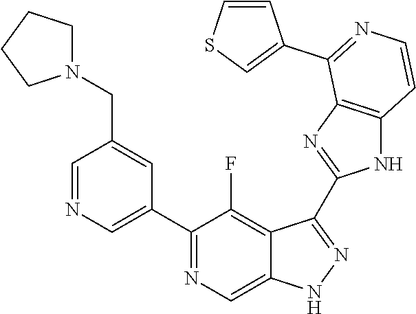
C1=NC=C(C2=NC=C3C(=C2F)C(C2=NC4=C(N2)C=CN=C4C2=CSC=C2)=NN3)C=C1CN1CCCC1
